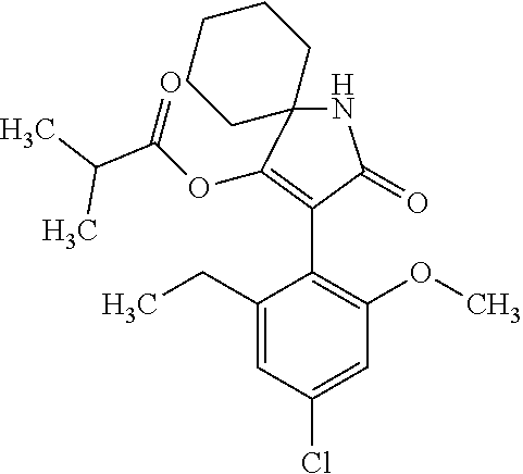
C1(CC)=CC(Cl)=CC(OC)=C1C1=C(OC(=O)C(C)C)C2(NC1=O)CCCCC2
